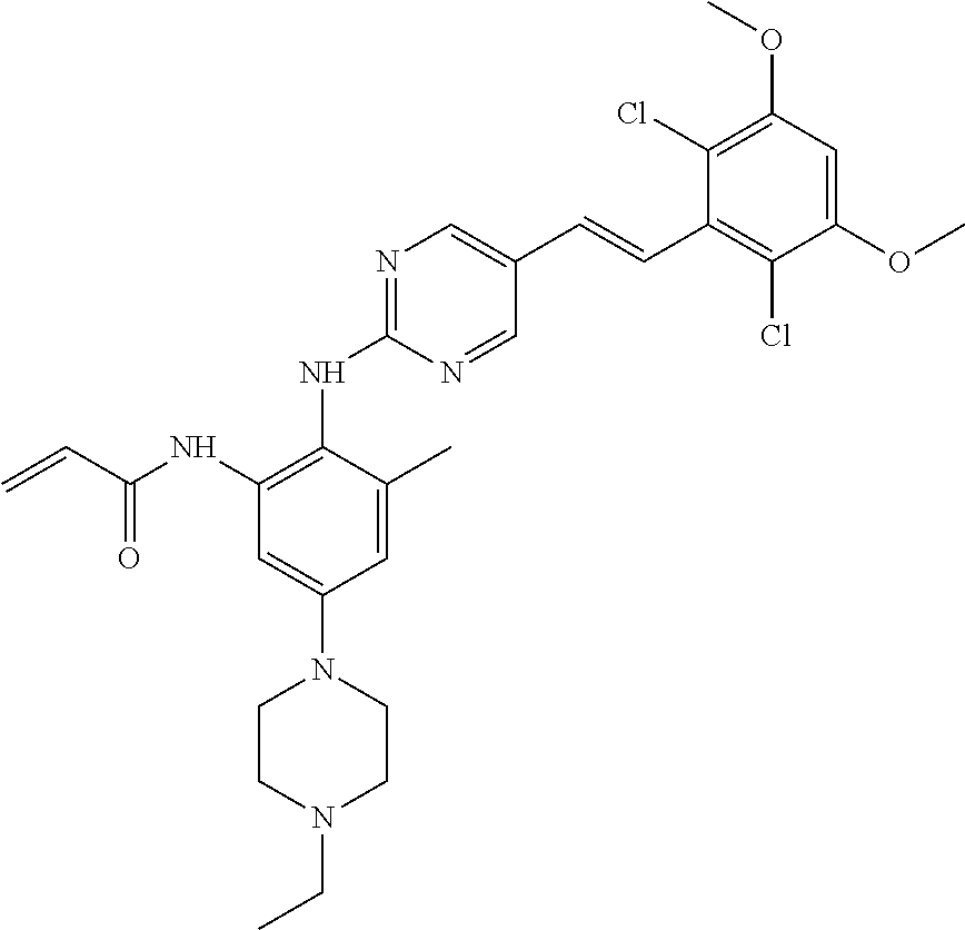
C1(Cl)=C(OC)C=C(OC)C(Cl)=C1C=CC1=CN=C(NC2=C(NC(=O)C=C)C=C(N3CCN(CC)CC3)C=C2C)N=C1
